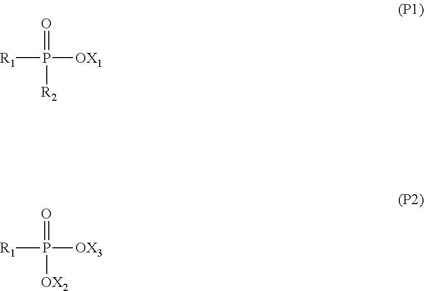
[R1]P(=O)([OX1])[R2].[R1]P(=O)([OX3])[OX2]
